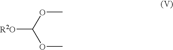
C(OC)(OC)[R2O]
